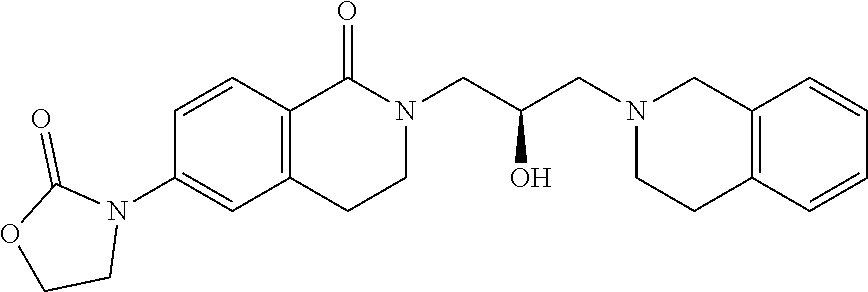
C1=CC2=C(C=C1N1C(=O)OCC1)CCN(CC(CN1CCC3=C(C1)C=CC=C3)O)C2=O
